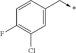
C1=CC(C->*)=CC(Cl)=C1F
